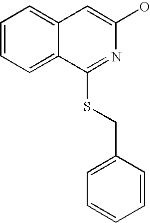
C12=CC=CC=C1C=C(O)N=C2SCC1=CC=CC=C1
